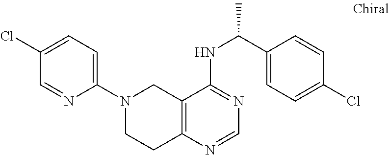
C1=C(Cl)C=NC(N2CCC3=C(C2)C(NC(C)C2=CC=C(Cl)C=C2)=NC=N3)=C1
